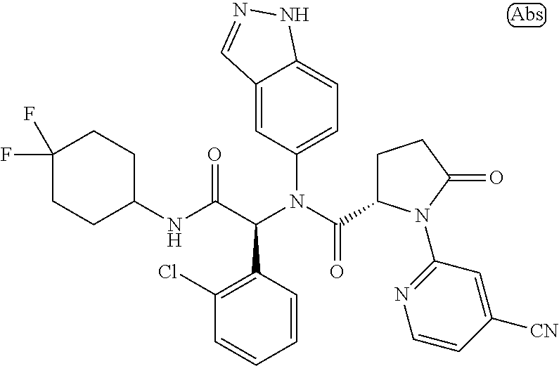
C1(N(C(C2CCC(=O)N2C2=NC=CC([CN])=C2)=O)C(C(NC2CCC(F)(F)CC2)=O)C2=C(Cl)C=CC=C2)=CC=C2C(=C1)C=NN2
